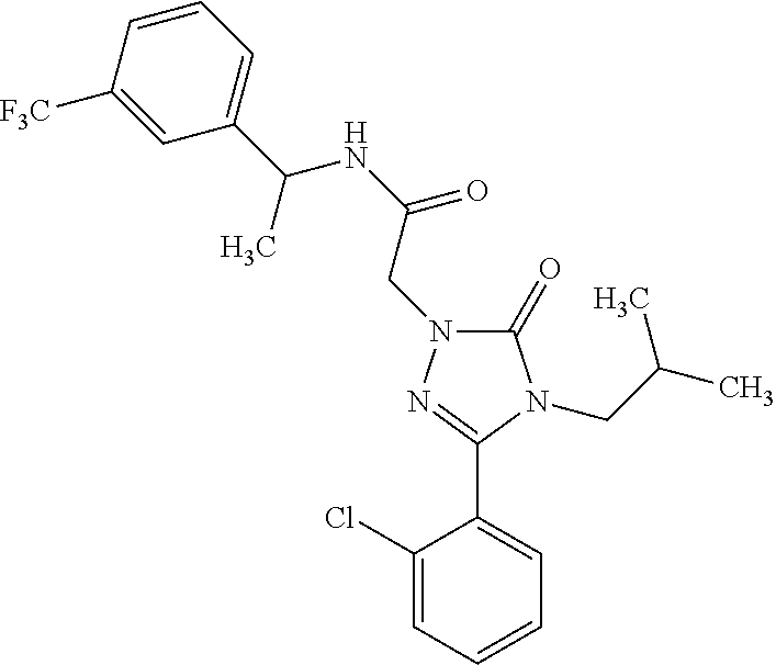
C1(=O)N(CC(NC(C2=CC=CC([F3C])=C2)C)=O)N=C(C2=CC=CC=C2Cl)N1CC(C)C
